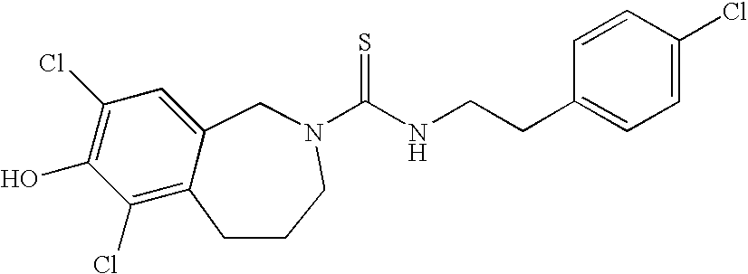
C1(Cl)=C2C(=CC(Cl)=C1O)CN(C(NCCC1=CC=C(Cl)C=C1)=S)CCC2
